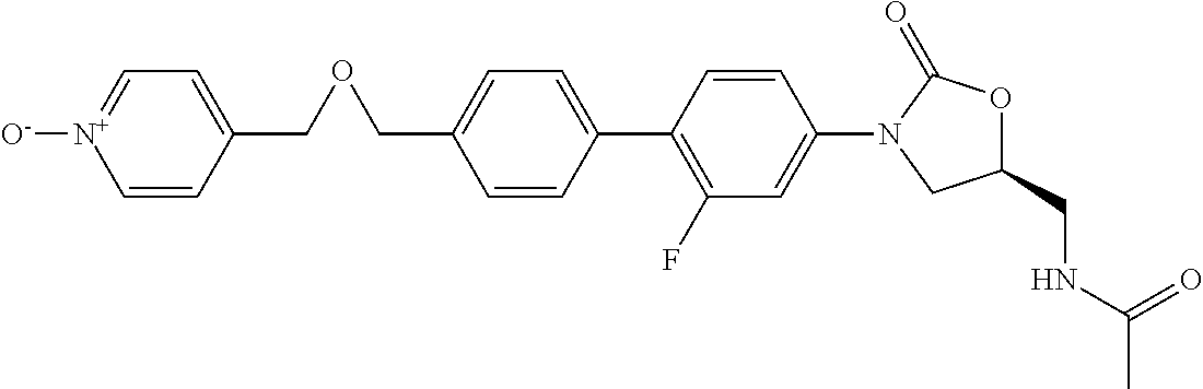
C1=C(C2=C(F)C=C(N3CC(CNC(C)=O)OC3=O)C=C2)C=CC(COCC2=CC=[N+]([O-])C=C2)=C1
